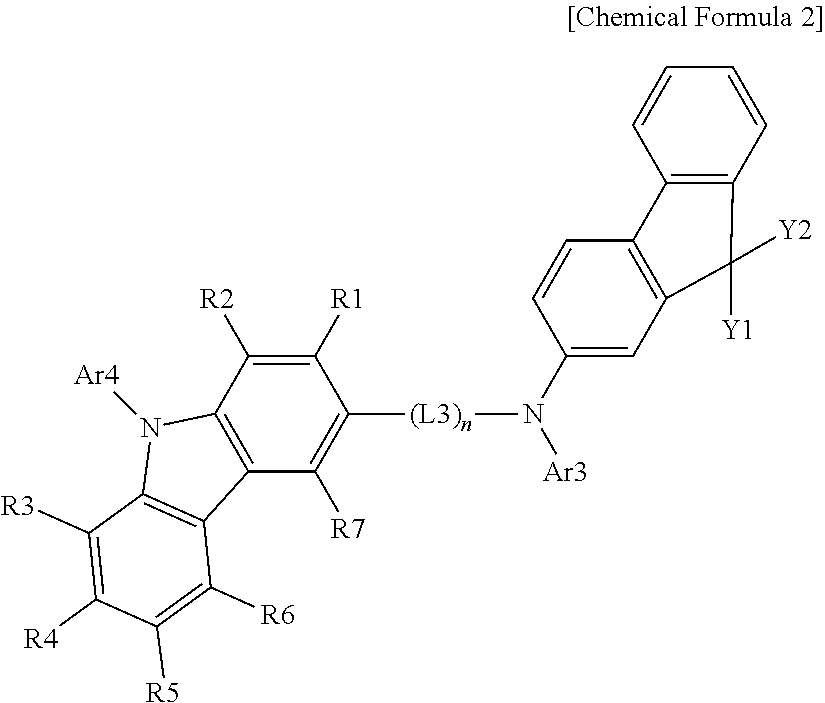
C1([R1])=C([R2])C2=C(C([R7])=C1[(L3)n]N([Ar3])C1=CC3=C(C=C1)C1=C(C=CC=C1)C3([Y2])[Y1])C1=C(N2[Ar4])C([R3])=C([R4])C([R5])=C1[R6]
